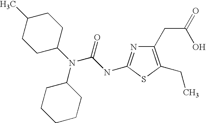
C1(C)CCC(N(C(NC2=NC(CC(=O)O)=C(CC)S2)=O)C2CCCCC2)CC1
